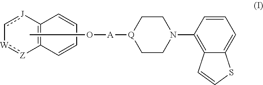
C12=C([J]c-[W]:[Z]1)C=CC=C2.CO[A][Q]1CCN(C2=C3C(=CC=C2)SC=C3)CC1
